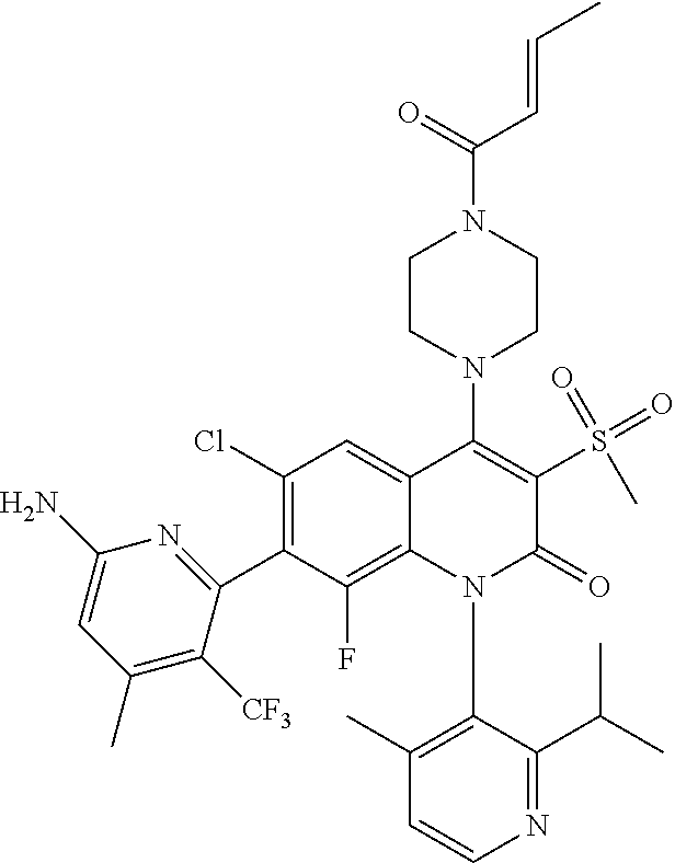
N1(C2=C(C)C=CN=C2C(C)C)C(=O)C(S(=O)(=O)C)=C(N2CCN(C(=O)C=CC)CC2)C2=CC(Cl)=C(C3=NC(N)=CC(C)=C3[CF3])C(F)=C12
